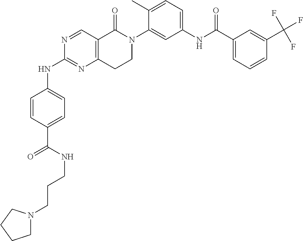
N1=CC2=C(N=C1NC1=CC=C(C(=O)NCCCN3CCCC3)C=C1)CCN(C1=CC(NC(C3=CC=CC(C(F)(F)F)=C3)=O)=CC=C1C)C2=O
